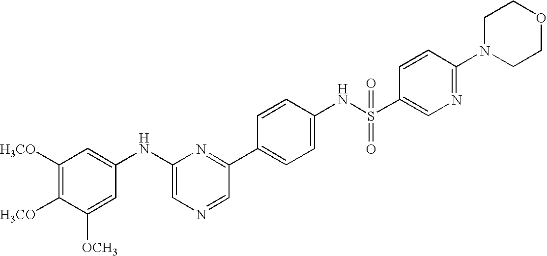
C1([H3CO])=C([H3CO])C([OCH3])=CC(NC2=CN=CC(C3=CC=C(NS(C4=CN=C(N5CCOCC5)C=C4)(=O)=O)C=C3)=N2)=C1
